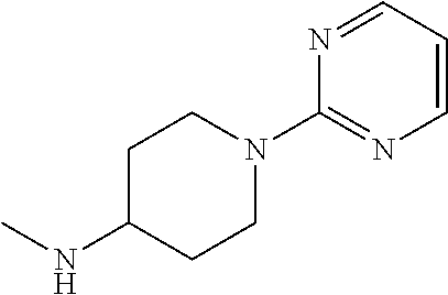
CNC1CCN(C2=NC=CC=N2)CC1
